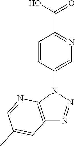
C1=C(N2C3=C(N=N2)C=C(C)C=N3)C=CC(C(O)=O)=N1
